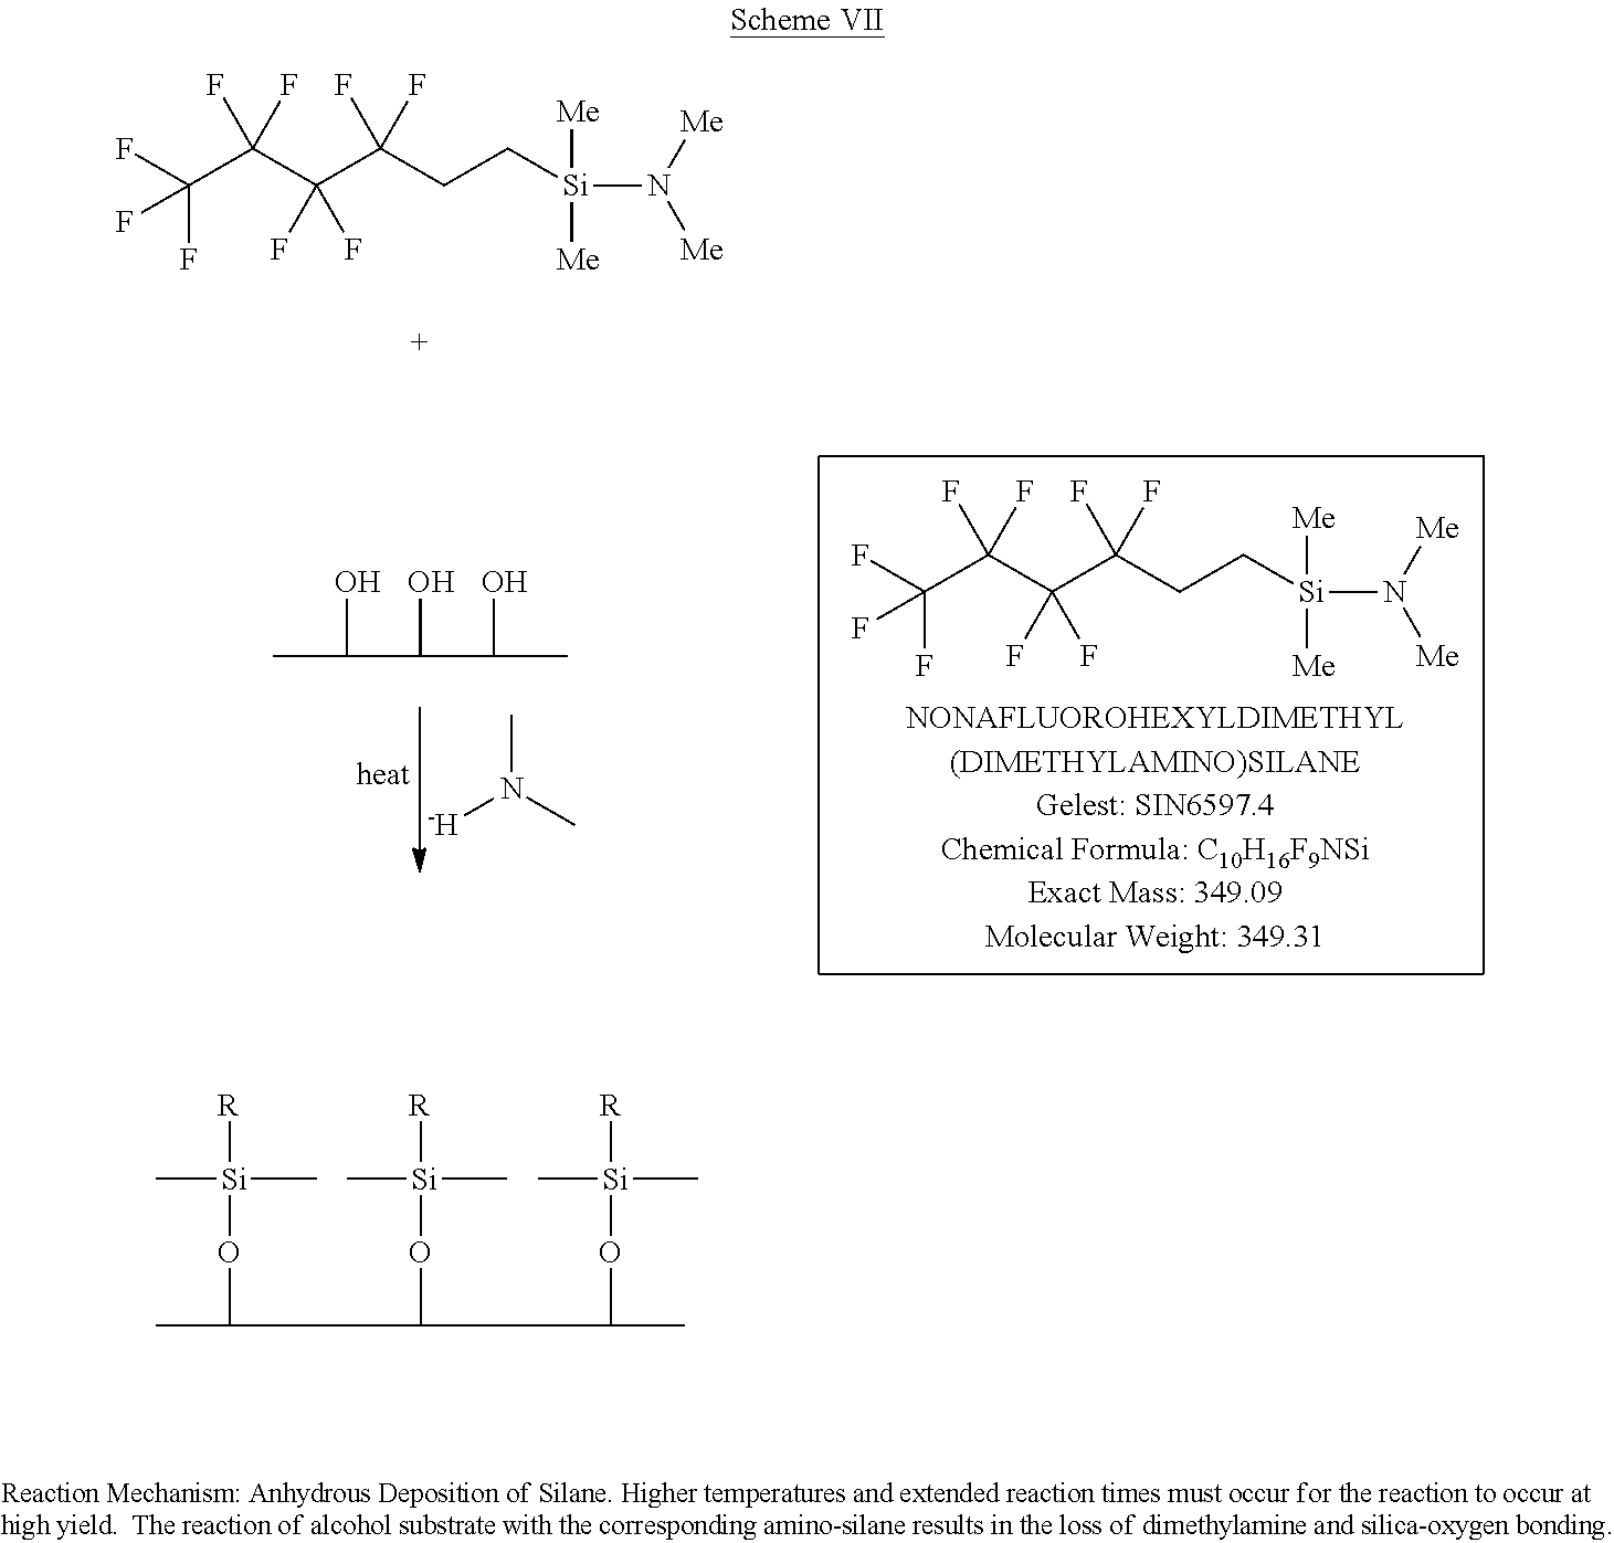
C(C(C(CC[Si]([Me])([Me])N([Me])[Me])(F)F)(F)F)(C(F)(F)F)(F)F.[-H]N(C)C.CC(C(O)C(C)O)O.C(C(C(CC[Si]([Me])([Me])N([Me])[Me])(F)F)(F)F)(C(F)(F)F)(F)F.[Si]([R])(C)(C)OC(C(O[Si]([R])(C)C)C(O[Si]([R])(C)C)C)C
